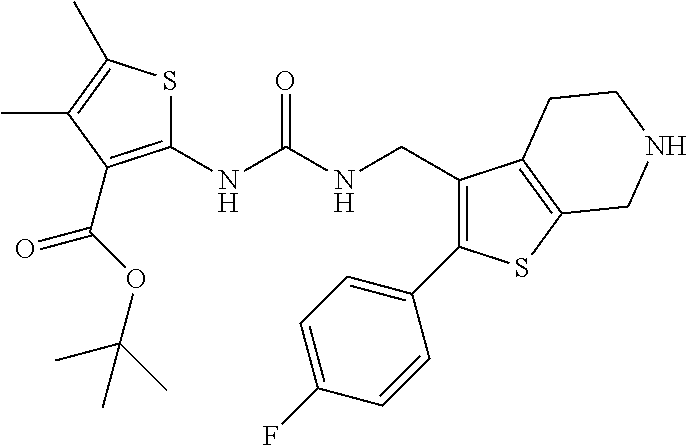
S1C(NC(NCC2=C(C3=CC=C(F)C=C3)SC3=C2CCNC3)=O)=C(C(=O)OC(C)(C)C)C(C)=C1C
